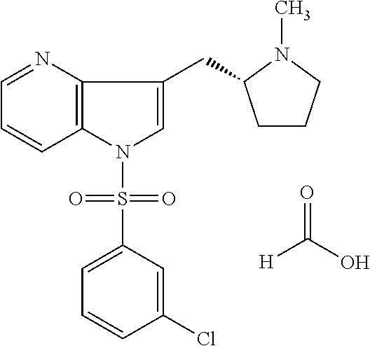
[H]C(O)=O.C1=NC2=C(C=C1)N(S(=O)(=O)C1=CC=CC(Cl)=C1)C=C2CC1CCCN1C
